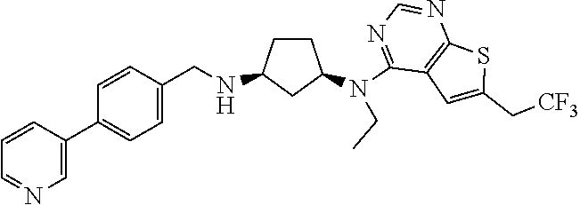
N(C1=NC=NC2=C1C=C(C[CF3])S2)(C1CCC(NCC2=CC=C(C3=CN=CC=C3)C=C2)C1)CC
